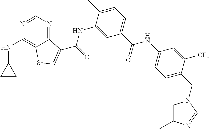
C12=NC=NC(NC3CC3)=C1SC=C2C(NC1=CC(C(NC2=CC=C(CN3C=C(C)N=C3)C([CF3])=C2)=O)=CC=C1C)=O
